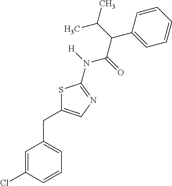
S1C(CC2=CC=CC(Cl)=C2)=CN=C1N([H])C(=O)C(C(C)C)C1=CC=CC=C1
